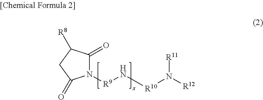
N1([R9]N[R10]N([R12])[R11])C(=O)C([R8])CC1=O
